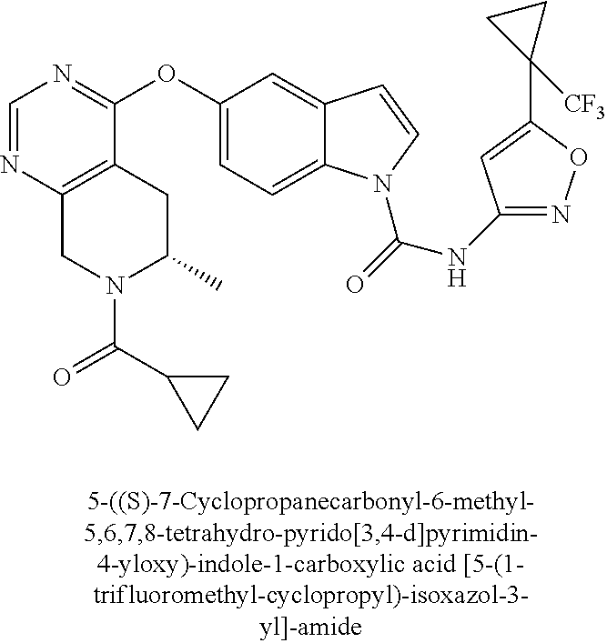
C1=NC2=C(C(OC3=CC=C4C(=C3)C=CN4C(=O)NC3=NOC(C4([CF3])CC4)=C3)=N1)CC(C)N(C(C1CC1)=O)C2
